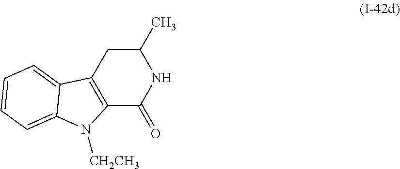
C12=C(CC(C)NC1=O)C1=CC=CC=C1N2[CH2CH3]
